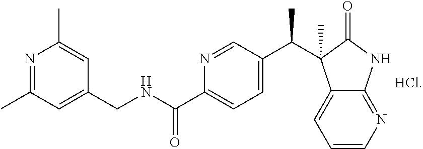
N1=C(C)C=C(CNC(C2=CC=C(C(C3(C)C4=CC=CN=C4NC3=O)C)C=N2)=O)C=C1C
